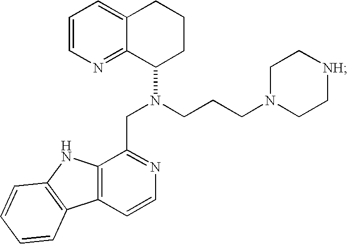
C1=CN=C2C(=C1)CCCC2N(CC1=NC=CC2=C1NC1=C2C=CC=C1)CCCN1CC[NH]CC1
